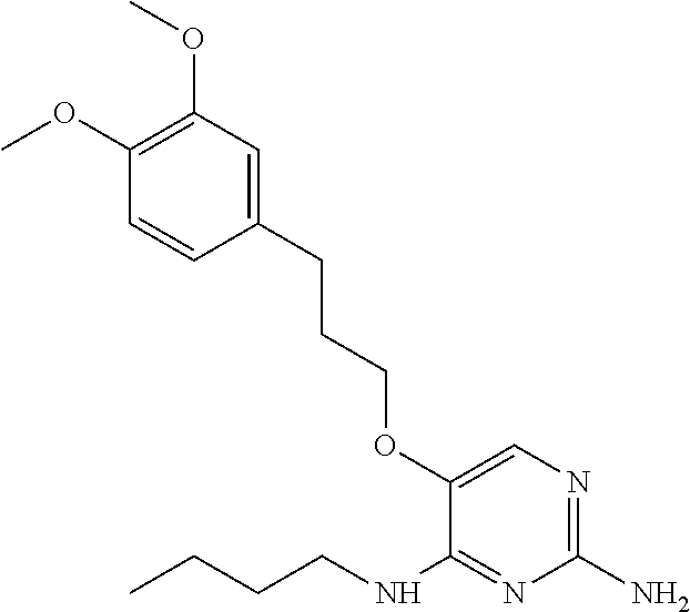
C1(N)=NC=C(OCCCC2=CC(OC)=C(OC)C=C2)C(NCCCC)=N1
